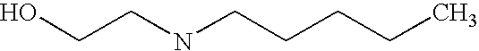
C(NCCCCC)CO
